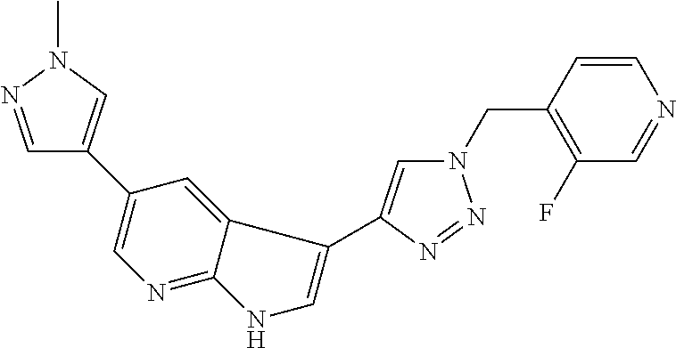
C1=NN(C)C=C1C1=CN=C2C(=C1)C(C1=CN(CC3=C(F)C=NC=C3)N=N1)=CN2
